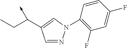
C1=NN(C2=C(F)C=C(F)C=C2)C=C1C(CC)->C
